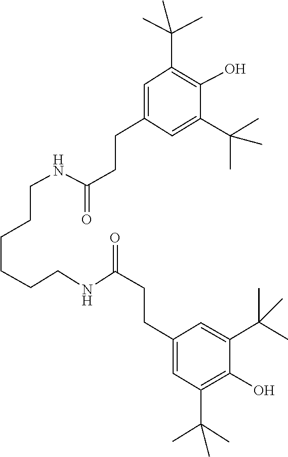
C1=C(C(C)(C)C)C(O)=C(C(C)(C)C)C=C1CCC(NCCCCCCNC(=O)CCC1=CC(C(C)(C)C)=C(O)C(C(C)(C)C)=C1)=O
